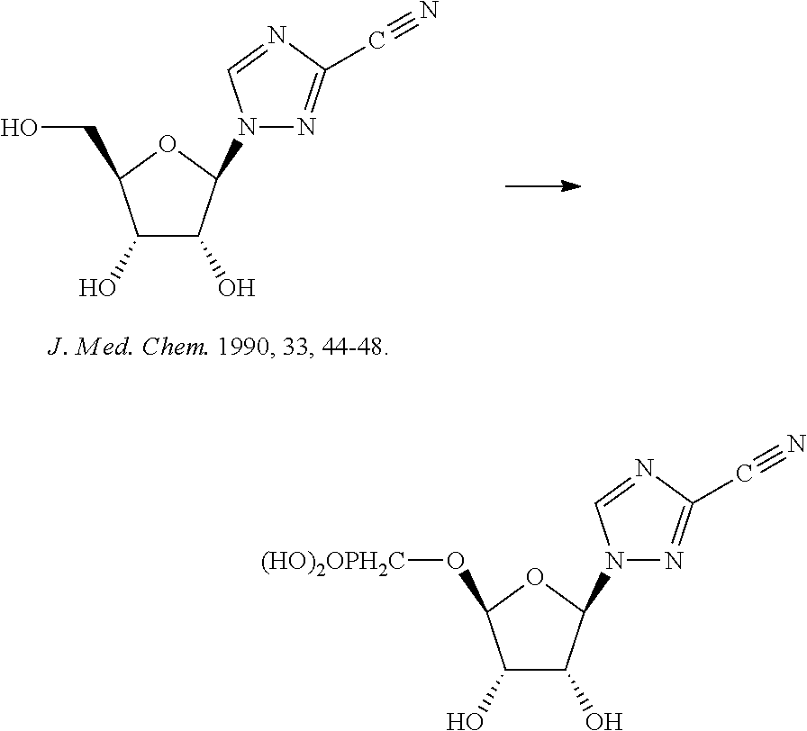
C1(O)C(O)C(N2N=C(C#N)N=C2)OC1O[(HO)2OPH2C].C1(O)C(O)C(N2N=C(C#N)N=C2)OC1CO
